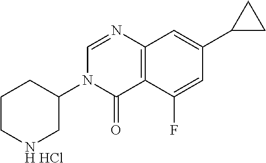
N1(C2CNCCC2)C=NC2=C(C1=O)C(F)=CC(C1CC1)=C2.Cl
